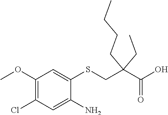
C1(Cl)=C(OC)C=C(SCC(C(=O)O)(CCCC)CC)C(N)=C1
